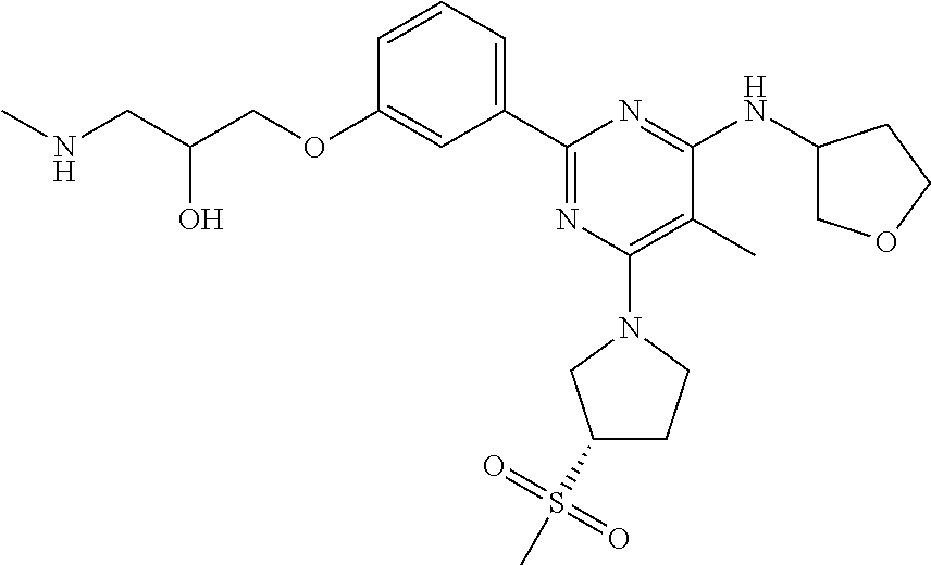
C1=CC=C(C2=NC(N3CC(S(C)(=O)=O)CC3)=C(C)C(NC3COCC3)=N2)C=C1OCC(CNC)O
